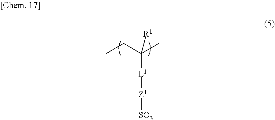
CCC(C)([L1][Z1][SO3-])[R1]
